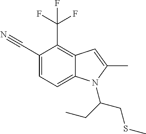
C1(C#N)=CC=C2C(=C1C(F)(F)F)C=C(C)N2C(CC)CSC
